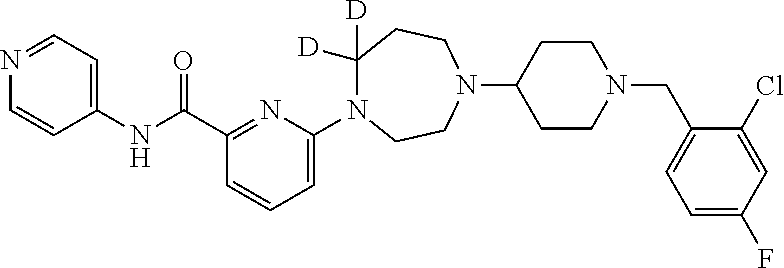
C1(NC(C2=NC(N3C([D])([D])CCN(C4CCN(CC5=CC=C(F)C=C5Cl)CC4)CC3)=CC=C2)=O)=CC=NC=C1
